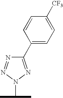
C1(C2=CC=C([CF3])C=C2)=NN(C(C)C)N=N1
